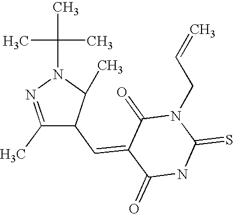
C1(C)=NN(C(C)(C)C)C(C)C1C=C1C(=O)NC(=S)N(CC=C)C1=O
